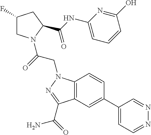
C1(C2=CC3=C(C=C2)N(CC(=O)N2CC(F)CC2C(NC2=CC=CC(O)=N2)=O)N=C3C(=O)N)=CC=NN=C1
